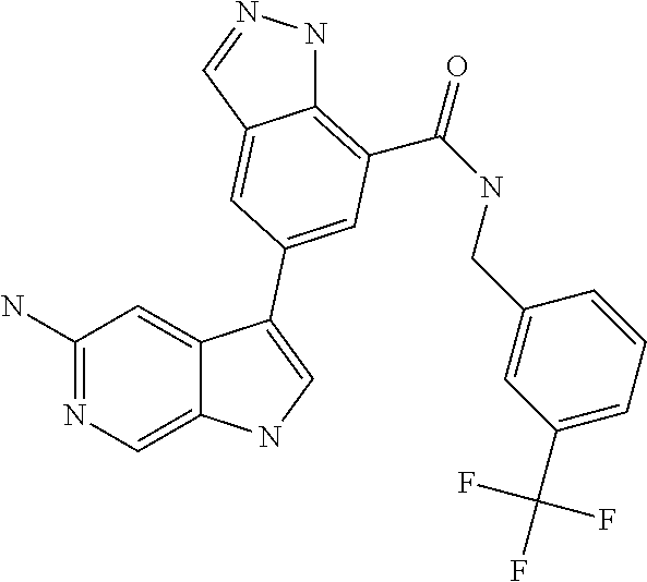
C1(N)=NC=C2C(=C1)C(C1=CC(C(=O)NCC3=CC(C(F)(F)F)=CC=C3)=C3NN=CC3=C1)=CN2
